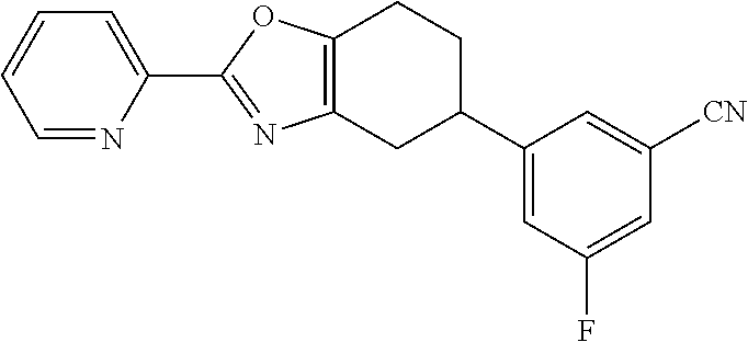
C12=C(CC(C3=CC(F)=CC([CN])=C3)CC1)N=C(C1=CC=CC=N1)O2
